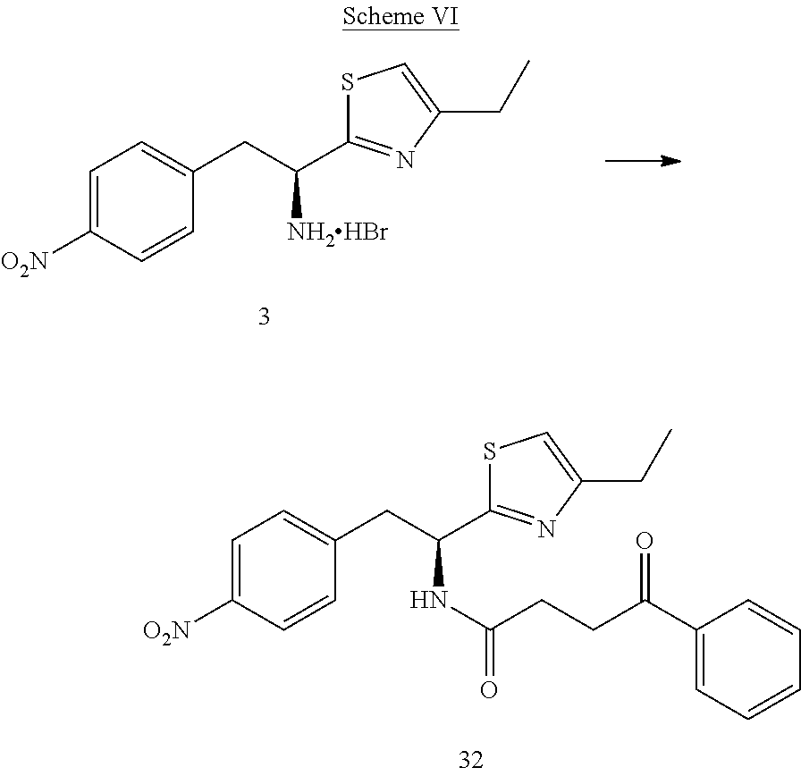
C1=C([O2N])C=CC(CC(C2=NC(CC)=CS2)[NH2HBr])=C1.C1=C([O2N])C=CC(CC(C2=NC(CC)=CS2)NC(CCC(C2=CC=CC=C2)=O)=O)=C1
